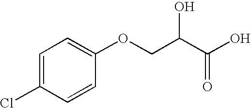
C1=C(Cl)C=CC(OCC(C(O)=O)O)=C1
